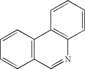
C1=CC2=C(C=C1)C1=C(N=C2)C=CC=C1
